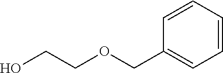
OCCOCC1=CC=CC=C1
